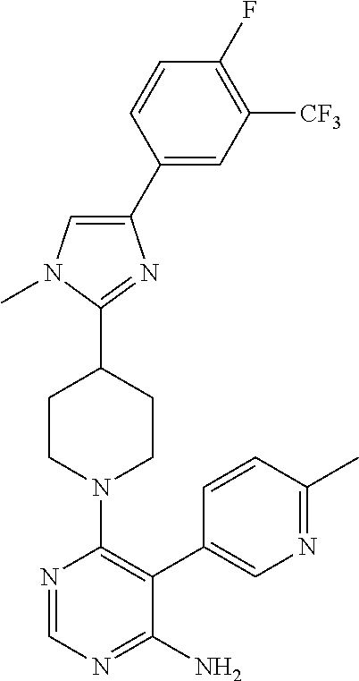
C1(C2=CC([CF3])=C(F)C=C2)=CN(C)C(C2CCN(C3=C(C4=CN=C(C)C=C4)C(N)=NC=N3)CC2)=N1
